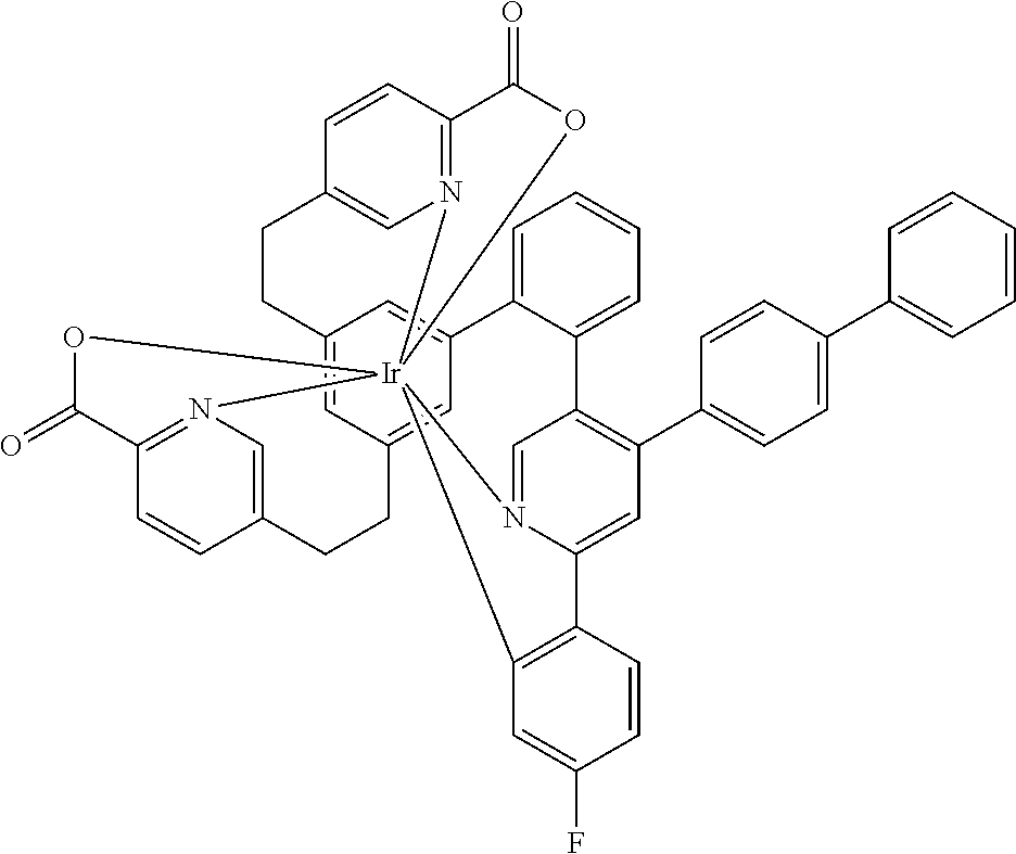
C12=CC3=CC(=C1)C1=CC=CC=C1C1=C(C4=CC=C(C5=CC=CC=C5)C=C4)C=C4N(=C1)[Ir]15(N6=C(C=CC(=C6)CC3)C(=O)O1)(N1=C(C=CC(=C1)CC2)C(=O)O5)C1=C4C=CC(F)=C1
